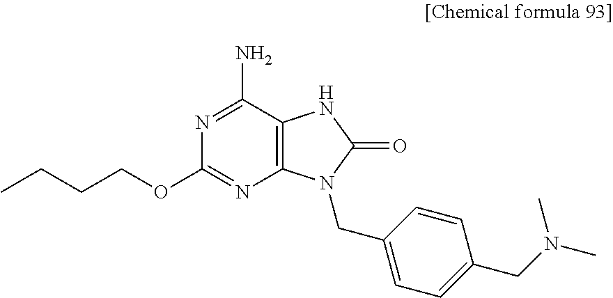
C12=C(C(N)=NC(OCCCC)=N1)NC(=O)N2CC1=CC=C(CN(C)C)C=C1
